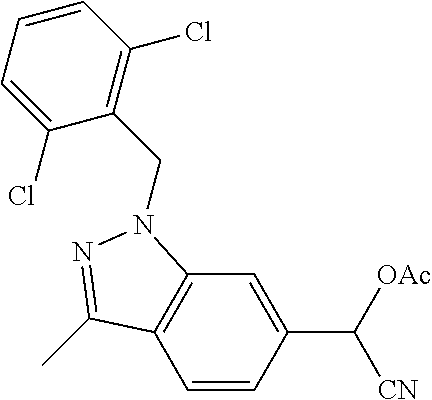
C1=CC(C([OAc])[CN])=CC2=C1C(C)=NN2CC1=C(Cl)C=CC=C1Cl
